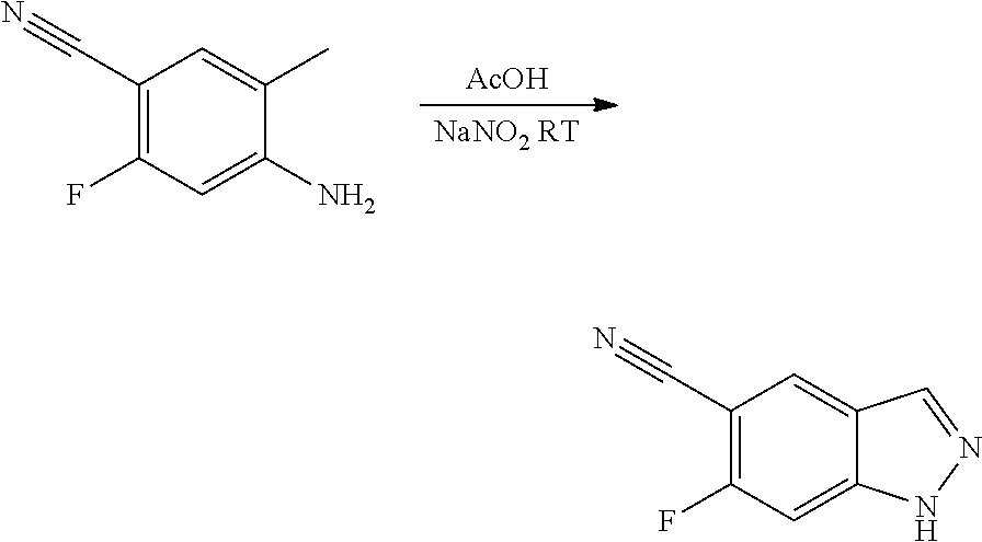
[AcOH].[NaNO2 RT].C1(C#N)=C(F)C=C(N)C(C)=C1.C1(C#N)=C(F)C=C2C(=C1)C=NN2
